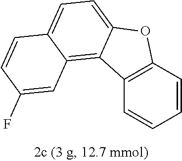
C1=CC2=C(C=C1)C1=C3C(=CC=C1O2)C=CC(F)=C3
